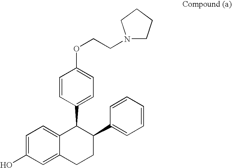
C1=C2C(=CC=C1O)C(C1=CC=C(OCCN3CCCC3)C=C1)C(C1=CC=CC=C1)CC2
